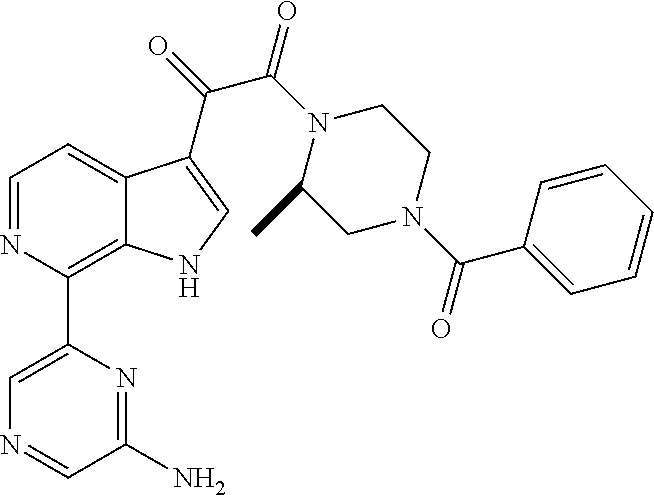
N1=CC(N)=NC(C2=C3C(=CC=N2)C(C(=O)C(N2C(C)CN(C(C4=CC=CC=C4)=O)CC2)=O)=CN3)=C1
